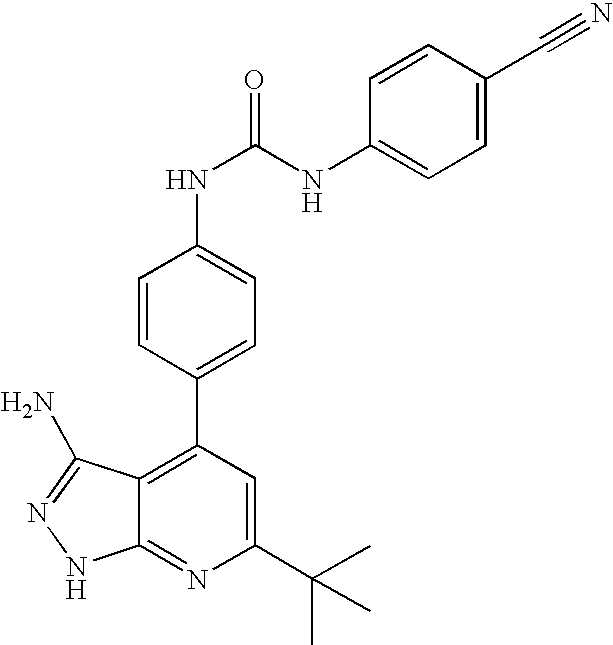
C1(C(C)(C)C)=CC(C2=CC=C(NC(=O)NC3=CC=C(C#N)C=C3)C=C2)=C2C(=N1)NN=C2N
